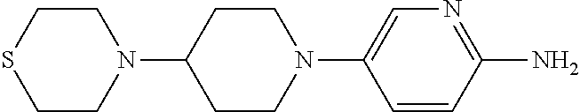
C1=CC(N)=NC=C1N1CCC(N2CCSCC2)CC1
